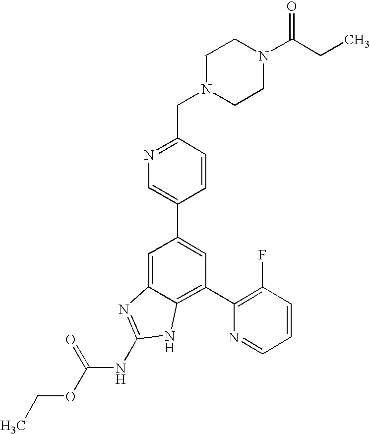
CCOC(NC1=NC2=CC(C3=CN=C(CN4CCN(C(CC)=O)CC4)C=C3)=CC(C3=C(F)C=CC=N3)=C2N1)=O
